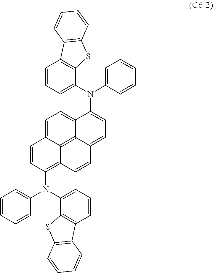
C1=CC(N(C2=CC=CC3=C2SC2=C3C=CC=C2)C2=CC=CC=C2)=C2C3=C4C(=CC=C(N(C5=CC=CC6=C5SC5=C6C=CC=C5)C5=CC=CC=C5)C4=CC=C13)C=C2
